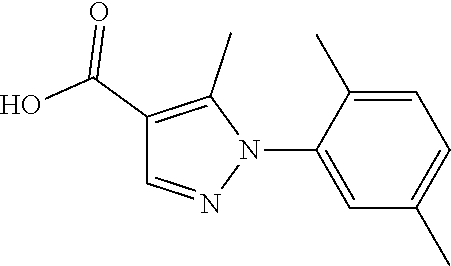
C1=C(N2C(C)=C(C(=O)O)C=N2)C(C)=CC=C1C
